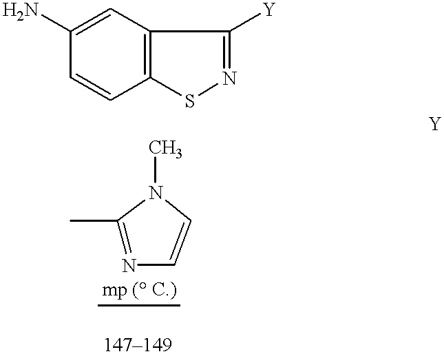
C1(N)=CC2=C(C=C1)SN=C2[Y].C1(C)=NC=CN1C
